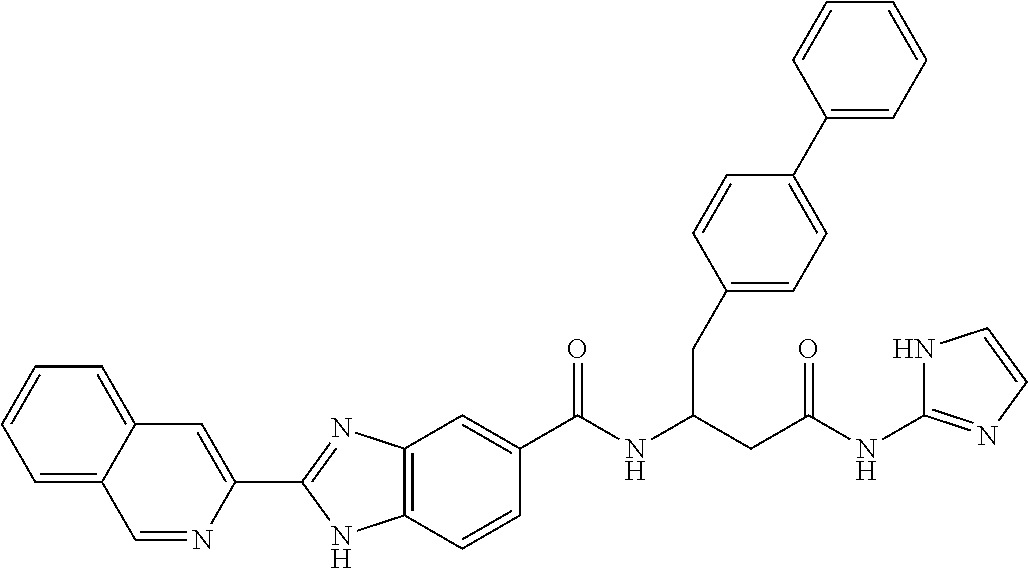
C1=NC(C2=NC3=C(N2)C=CC(C(NC(CC(NC2=NC=CN2)=O)CC2=CC=C(C4=CC=CC=C4)C=C2)=O)=C3)=CC2=CC=CC=C12
